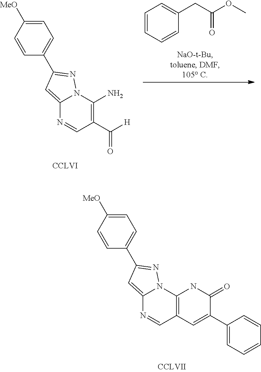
C1=C([MeO])C=CC(C2=NN3C(=C2)N=CC2=C3NC(=O)C(C3=CC=CC=C3)=C2)=C1.C1=C([MeO])C=CC(C2=NN3C(=C2)N=CC(C([H])=O)=C3N)=C1.C1=CC=CC(CC(OC)=O)=C1
